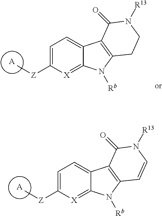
[A].C1=C([Z]C)[X]=C2C(=C1)C1=C(N2[Rb])C=CN([R13])C1=O.[A].C1=C([Z]C)[X]=C2C(=C1)C1=C(N2[Rb])CCN([R13])C1=O
